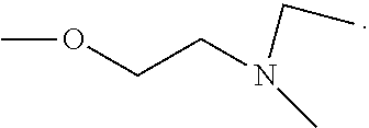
C(CN(C)CC)OC
